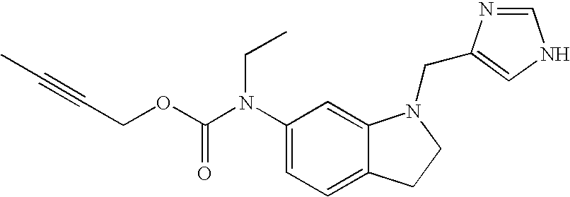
C1(N(C(OCC#CC)=O)CC)=CC=C2C(=C1)N(CC1=CNC=N1)CC2
